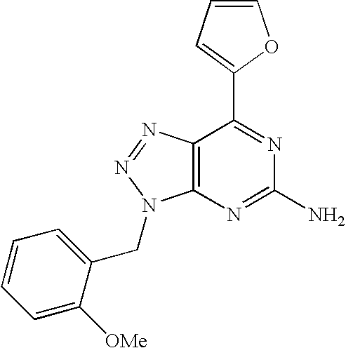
C1=CC=C(C2=NC(N)=NC3=C2N=NN3CC2=CC=CC=C2[OMe])O1
